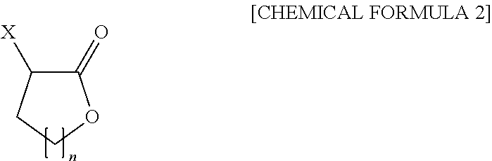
C1(=O)C([X])CCO1
